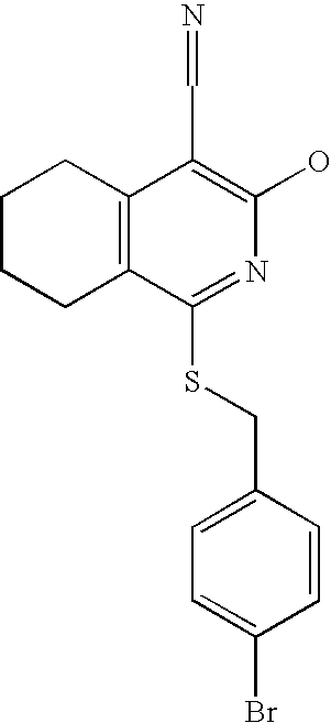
C1CCC2=C(C1)C(C=N)=C(O)N=C2SCC1=CC=C(Br)C=C1
